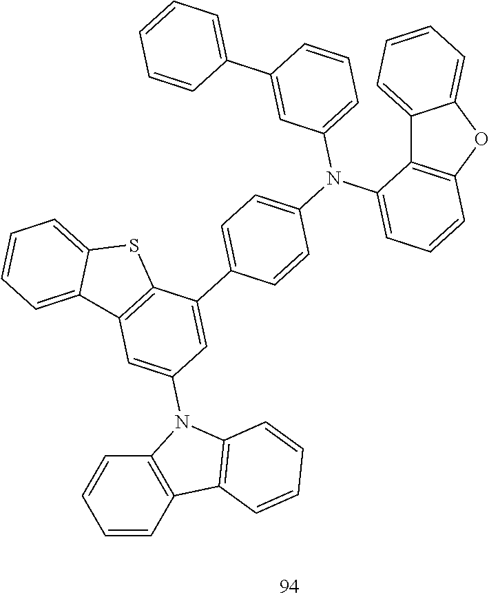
C12=CC=CC=C1SC1=C2C=C(N2C3=C(C=CC=C3)C3=C2C=CC=C3)C=C1C1=CC=C(N(C2=CC=CC3=C2C2=CC=CC=C2O3)C2=CC=CC(C3=CC=CC=C3)=C2)C=C1
